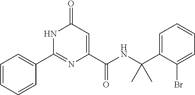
C1=CC=CC(C2=NC(C(=O)NC(C)(C3=CC=CC=C3Br)C)=CC(=O)N2)=C1
